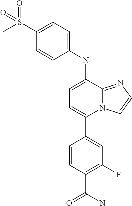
C1(C2=CC=C(NC3=CC=C(S(C)(=O)=O)C=C3)C3=NC=CN23)=CC(F)=C(C(N)=O)C=C1
